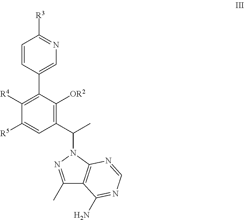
C1(C2=C([R4])C([R5])=CC(C(N3N=C(C)C4=C3N=CN=C4N)C)=C2[OR2])=CN=C([R3])C=C1
